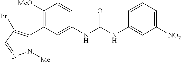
C1([MeO])=C(C2=C(Br)C=NN2[Me])C=C(NC(NC2=CC([NO2])=CC=C2)=O)C=C1
